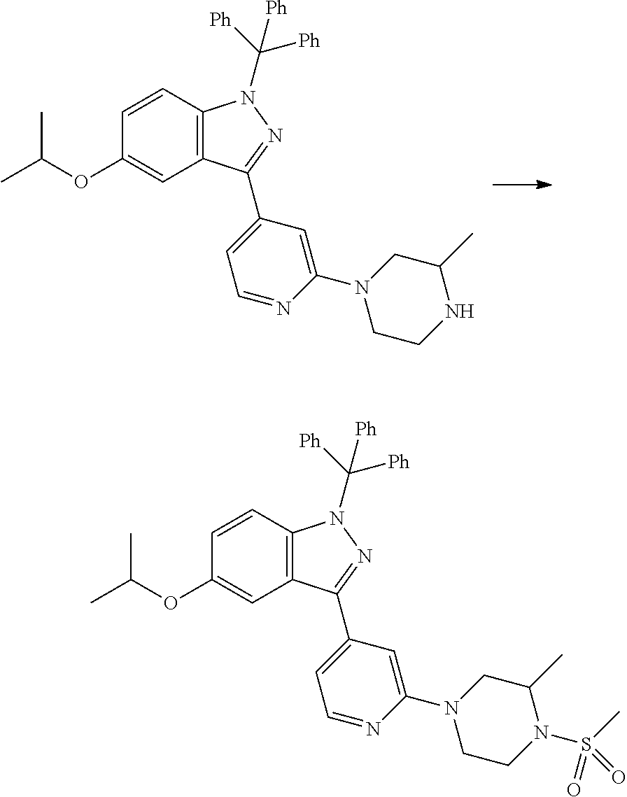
C1=CC2=C(C=C1OC(C)C)C(C1=CC=NC(N3CC(C)N(S(C)(=O)=O)CC3)=C1)=NN2C([Ph])([Ph])[Ph].C1=CC2=C(C=C1OC(C)C)C(C1=CC=NC(N3CC(C)NCC3)=C1)=NN2C([Ph])([Ph])[Ph]
